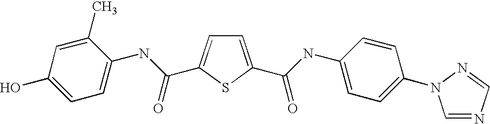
C1=C(C(=O)NC2=CC=C(N3C=NC=N3)C=C2)SC(C(NC2=CC=C(O)C=C2C)=O)=C1
